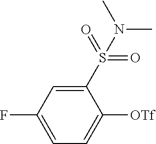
C1=C(F)C=C(S(=O)(=O)N(C)C)C([OTf])=C1
